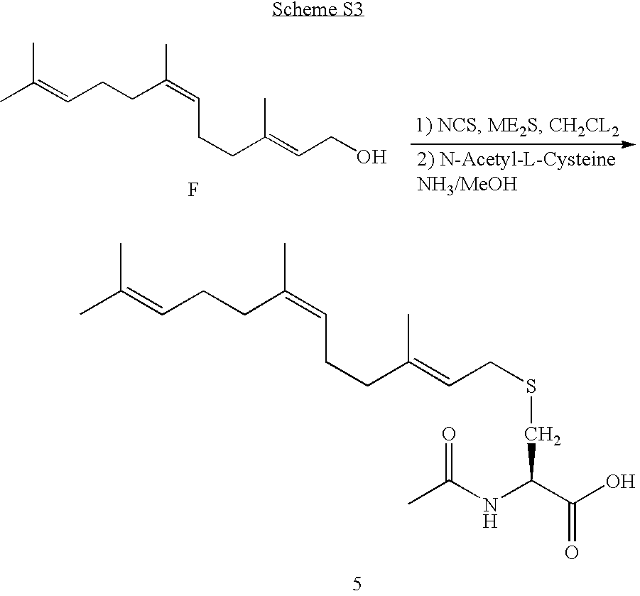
CC(=CCCC(C)=CCCC(C)=CCSCC(C(=O)O)NC(C)=O)C.CC(=CCCC(C)=CCCC(C)=CCO)C.F
